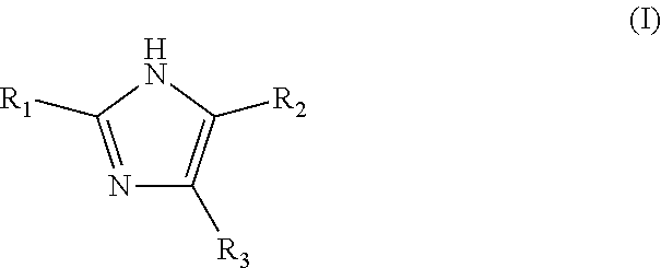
N1=C([R1])NC([R2])=C1[R3]
